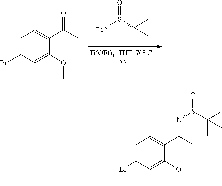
C1=C(Br)C=C(OC)C(C(=O)C)=C1.NS(=O)C(C)(C)C.C1=C(Br)C=C(OC)C(C(=NS(=O)C(C)(C)C)C)=C1
